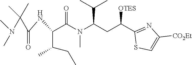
C(NC(C(N(C(CC(C1=NC([CO2Et])=CS1)[OTES])C(C)C)C)=O)C(C)CC)(=O)C(N(C)C)(C)C
